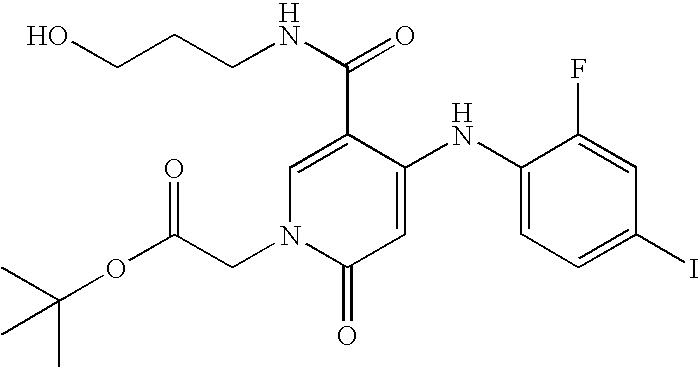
C1(C(=O)NCCCO)=CN(CC(OC(C)(C)C)=O)C(=O)C=C1NC1=CC=C(I)C=C1F
